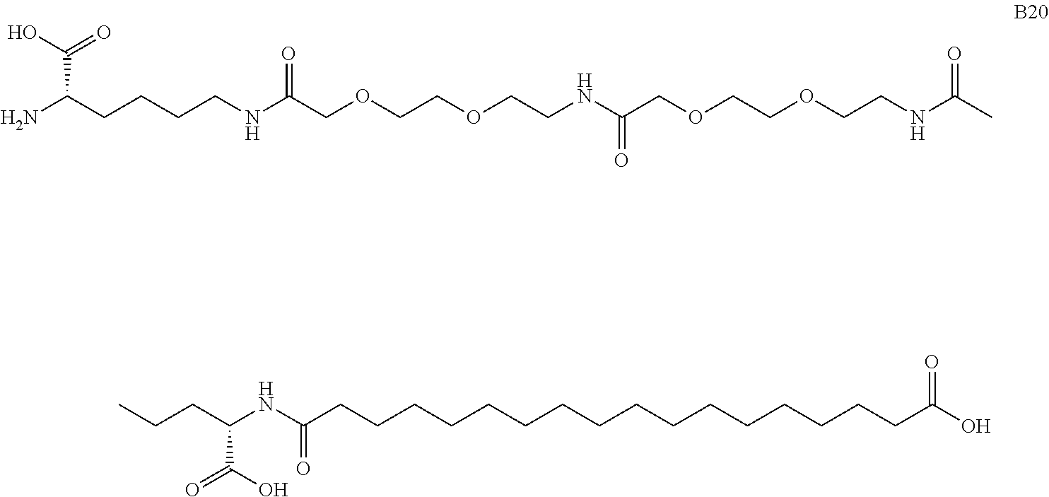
OC(=O)C(CCCCNC(COCCOCCNC(COCCOCCNC(C)=O)=O)=O)N.CCCC(NC(CCCCCCCCCCCCCCCCC(O)=O)=O)C(O)=O
